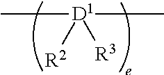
[D1](C)(C)([R2])[R3]
